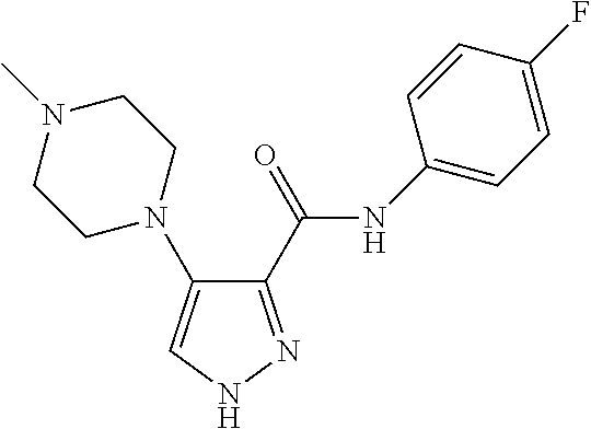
C1(C(NC2=CC=C(F)C=C2)=O)=NNC=C1N1CCN(C)CC1
